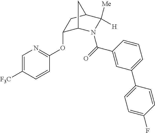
C1(OC2=NC=C([F3C])C=C2)C2N(C(=O)C3=CC(C4=CC=C(F)C=C4)=CC=C3)C([Me])([H])C(C1)C2
